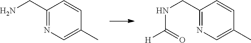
C1(CN)=NC=C(C)C=C1.C1(CNC([H])=O)=NC=C(C)C=C1
